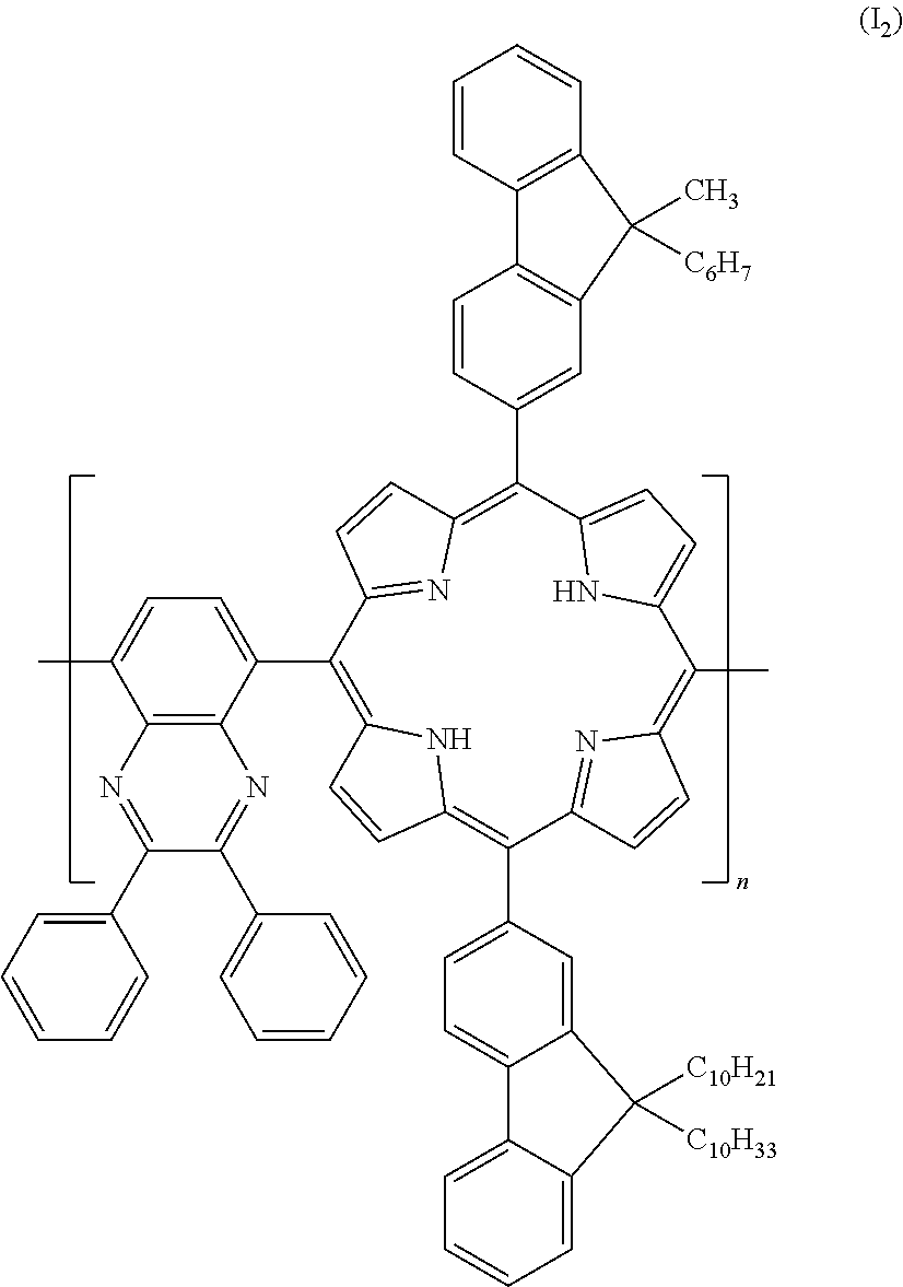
C1(C2=CC=C(C)C3=C2N=C(C2=CC=CC=C2)C(C2=CC=CC=C2)=N3)=C2NC(=C(C3=CC=C4C(=C3)C([C10H21])([C10H33])C3=CC=CC=C43)C3=NC(=C(C)C4=CC=C(C(C5=CC6=C(C=C5)C5=C(C=CC=C5)C6(C)[C6H7])=C5N=C1C=C5)N4)C=C3)C=C2
